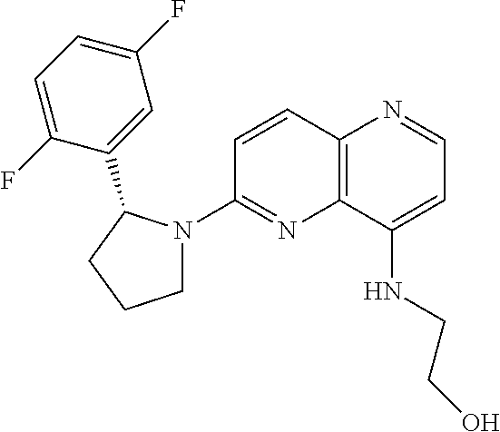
C12=C(C(NCCO)=CC=N1)N=C(N1CCCC1C1=CC(F)=CC=C1F)C=C2
